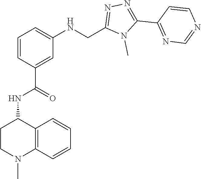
N1=C(C2=NN=C(CNC3=CC=CC(C(NC4CCN(C)C5=C4C=CC=C5)=O)=C3)N2C)C=CN=C1
